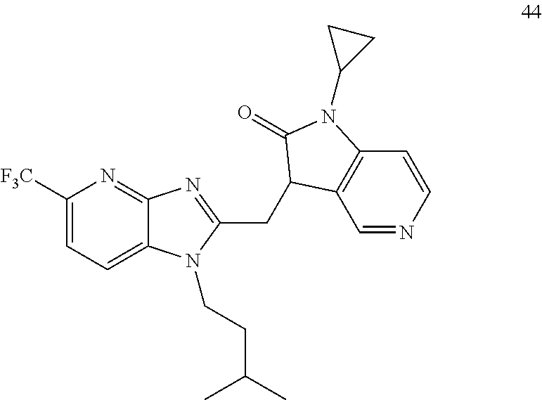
C1([F3C])=CC=C2C(=N1)N=C(CC1C3=C(C=CN=C3)N(C3CC3)C1=O)N2CCC(C)C
